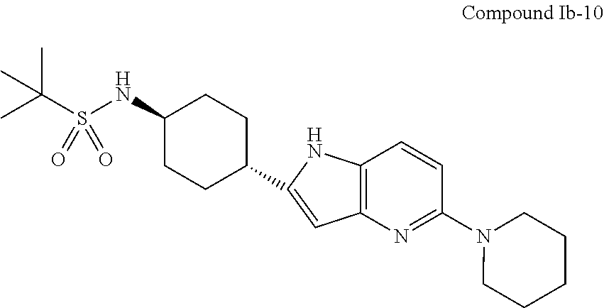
C1(NS(C(C)(C)C)(=O)=O)CCC(C2=CC3=C(C=CC(N4CCCCC4)=N3)N2)CC1
